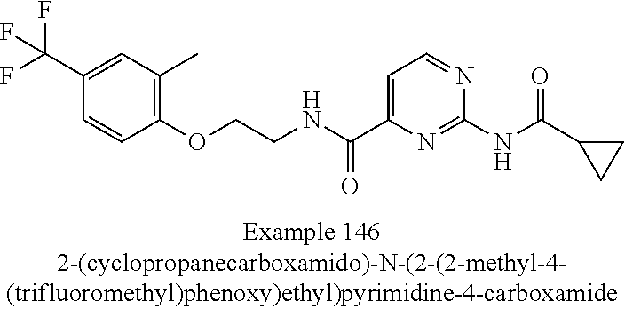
C1(C(F)(F)F)=CC(C)=C(OCCNC(C2=CC=NC(NC(=O)C3CC3)=N2)=O)C=C1
